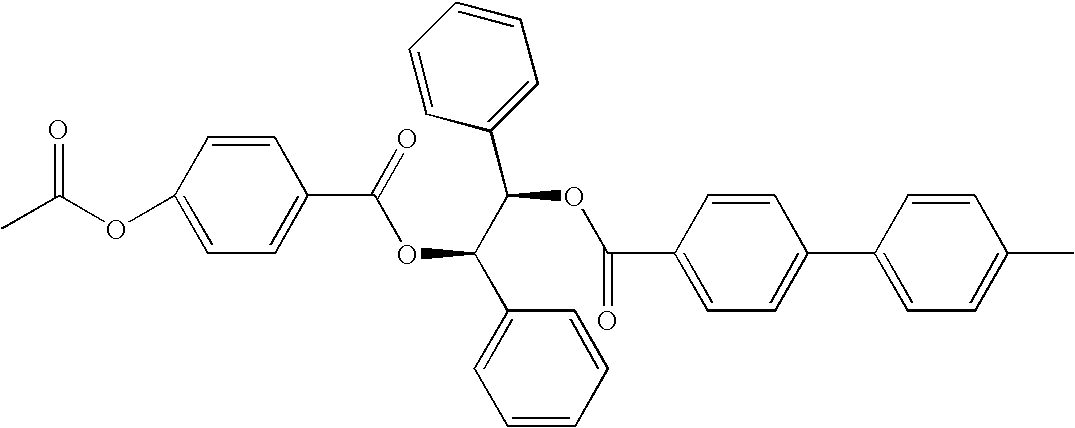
C1=CC(OC(C)=O)=CC=C1C(=O)OC(C1=CC=CC=C1)C(C1=CC=CC=C1)OC(C1=CC=C(C2=CC=C(C)C=C2)C=C1)=O
